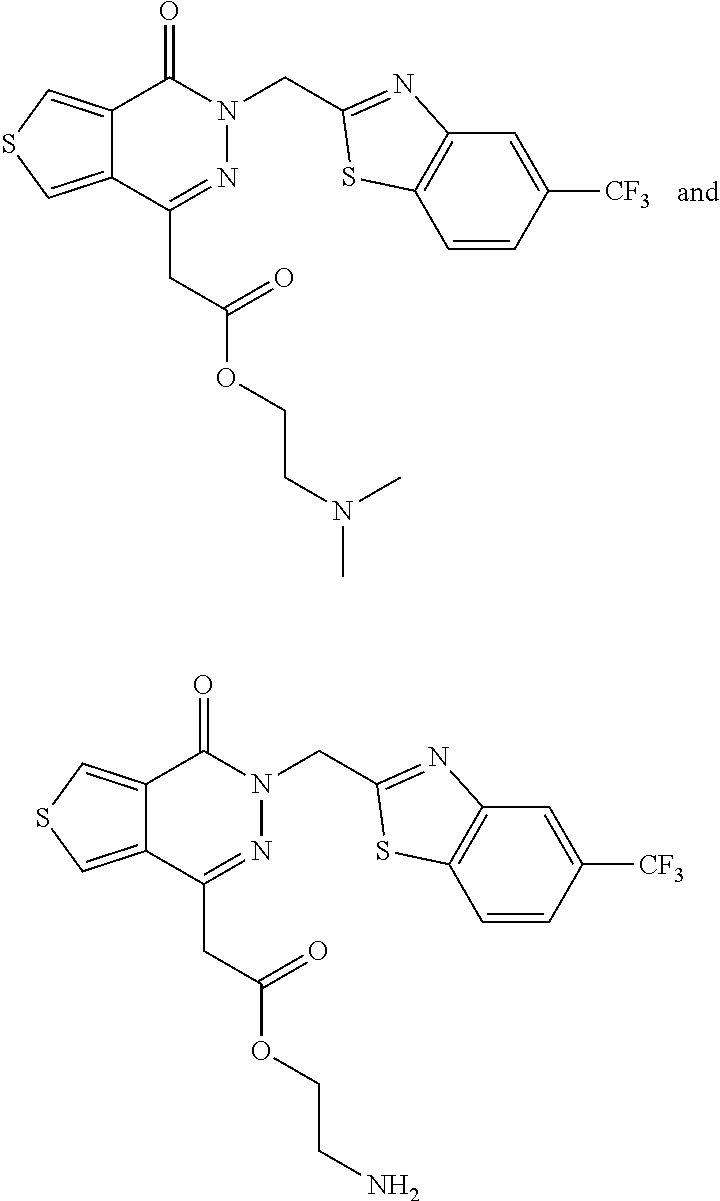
O=C1N(CC2=NC3=C(S2)C=CC([CF3])=C3)N=C(CC(OCCN(C)C)=O)C2=CSC=C12.O=C1N(CC2=NC3=C(S2)C=CC([CF3])=C3)N=C(CC(OCCN)=O)C2=CSC=C12
